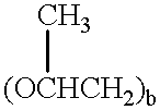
[(OCHCH2)b]C
